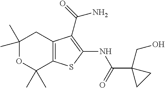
C1(C)(C)OC(C)(C)C2=C(C1)C(C(N)=O)=C(NC(C1(CO)CC1)=O)S2
